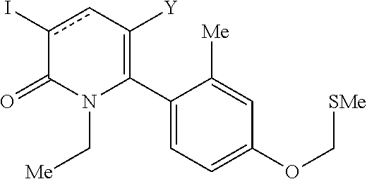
C1(C2=C([Y])cc(I)C(=O)N2C[Me])=CC=C(OC[SMe])C=C1[Me]
